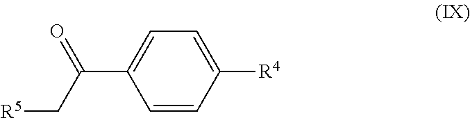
C1=CC([R4])=CC=C1C(C[R5])=O
